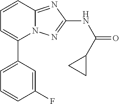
C1=C(C2=CC=CC3=NC(NC(=O)C4CC4)=NN23)C=C(F)C=C1
